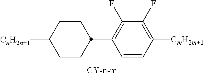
C1CC(C2=C(F)C(F)=C([CmH2m+1])C=C2)CCC1[CnH2n+1]
